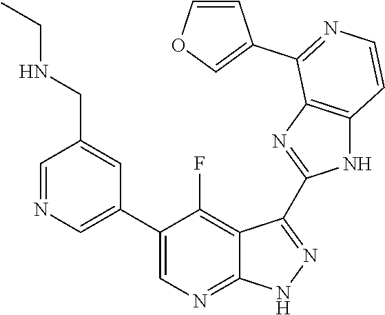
C1=NC=C(C2=CN=C3C(=C2F)C(C2=NC4=C(N2)C=CN=C4C2=COC=C2)=N[N H]3)C=C1CNCC
